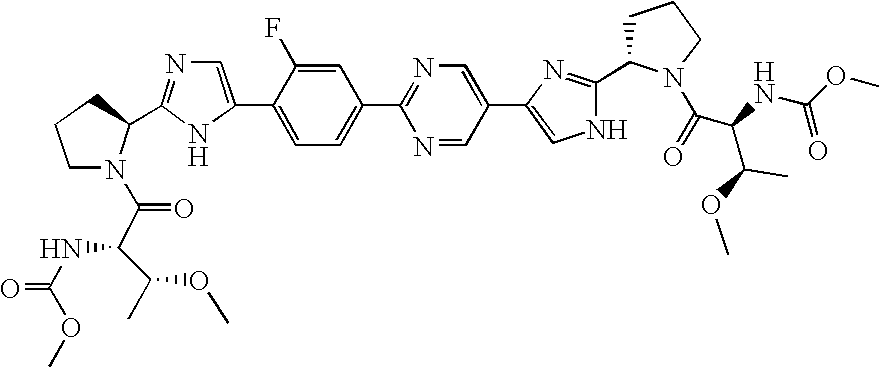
C1N(C(C(C(C)OC)NC(=O)OC)=O)C(C2=NC=C(C3=CC=C(C4=NC=C(C5=CNC(C6CCCN6C(=O)C(NC(OC)=O)C(C)OC)=N5)C=N4)C=C3F)N2)CC1
